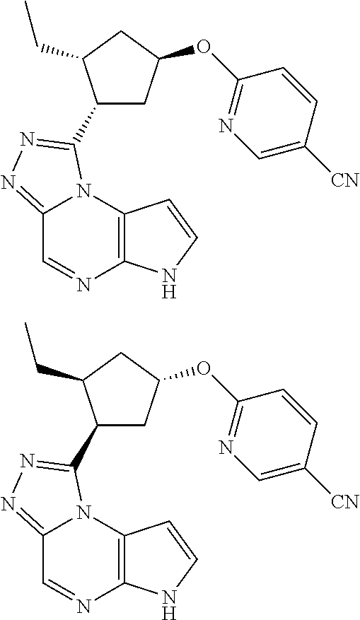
C12=NN=C(C3CC(OC4=NC=C([CN])C=C4)CC3CC)N1C1=C(N=C2)NC=C1.C12=NN=C(C3CC(OC4=NC=C([CN])C=C4)CC3CC)N1C1=C(N=C2)NC=C1
